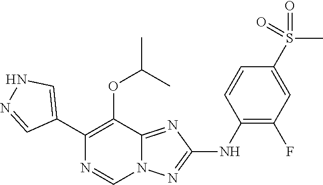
N1C=C(C2=C(OC(C)C)C3=NC(NC4=C(F)C=C(S(=O)(C)=O)C=C4)=NN3C=N2)C=N1
